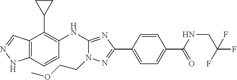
C12=C(C=CC(NC3=NC(C4=CC=C(C(NCC(F)(F)F)=O)C=C4)=NN3CCOC)=C1C1CC1)NN=C2
